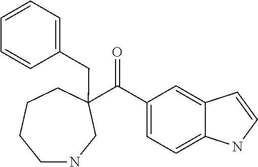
C(C1=CC=C2C(=C1)C=CN2)(=O)C1(CC2=CC=CC=C2)CNCCCC1
